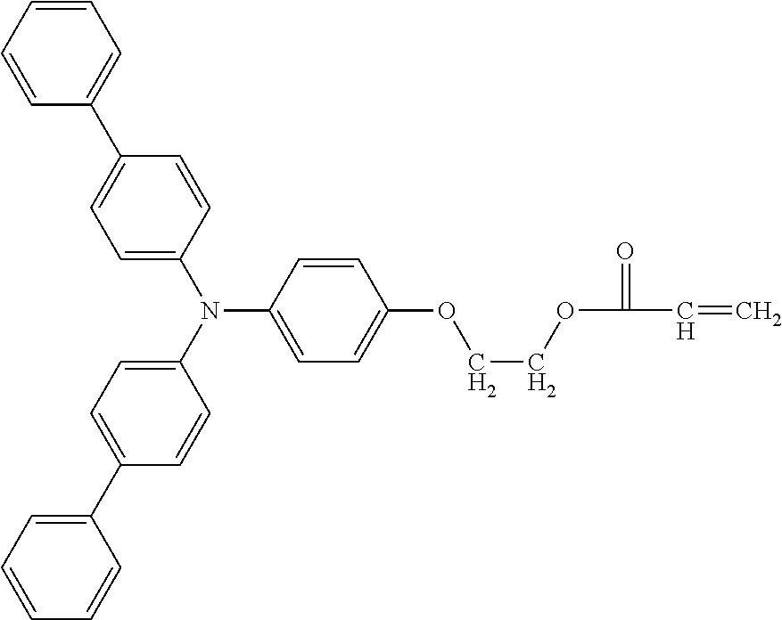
C1=CC=CC(C2=CC=C(N(C3=CC=C(C4=CC=CC=C4)C=C3)C3=CC=C(OCCOC(C=C)=O)C=C3)C=C2)=C1
